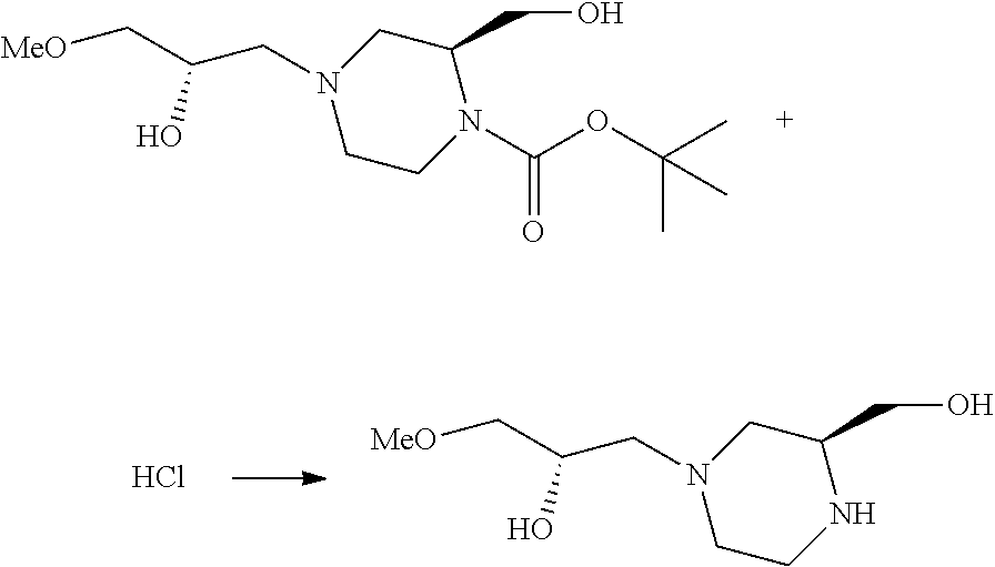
N1(CC(C[MeO])O)CCN(C(OC(C)(C)C)=O)C(CO)C1.N1(CC(C[MeO])O)CCNC(CO)C1.Cl
